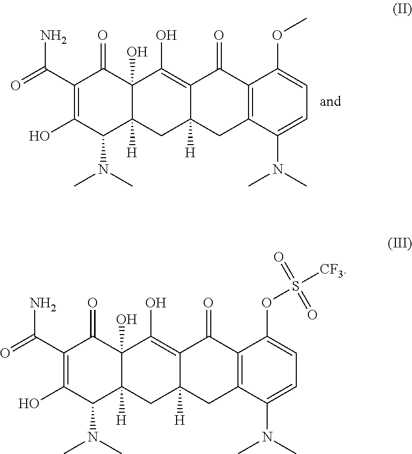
O=C(C1=C(O)C(N(C)C)C2([H])C(O)(C1=O)C(O)=C1C([H])(C2)CC2=C(C1=O)C(OS(=O)(=O)[CF3])=CC=C2N(C)C)N.O=C(C1=C(O)C(N(C)C)C2([H])C(O)(C1=O)C(O)=C1C([H])(C2)CC2=C(C1=O)C(OC)=CC=C2N(C)C)N
